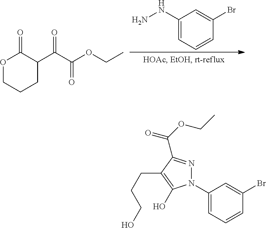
O1CCCC(C(=O)C(OCC)=O)C1=O.C1(NN)=CC=CC(Br)=C1.N1(C2=CC=CC(Br)=C2)N=C(C(OCC)=O)C(CCCO)=C1O
